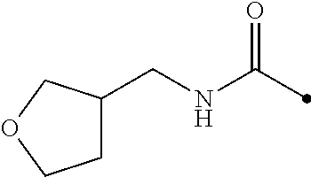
C(NC(=O)C)C1CCOC1
